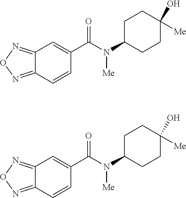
C12=NON=C1C=CC(C(N(C1CCC(O)([Me])CC1)[Me])=O)=C2.C12=NON=C1C=CC(C(N(C1CCC(O)([Me])CC1)[Me])=O)=C2
